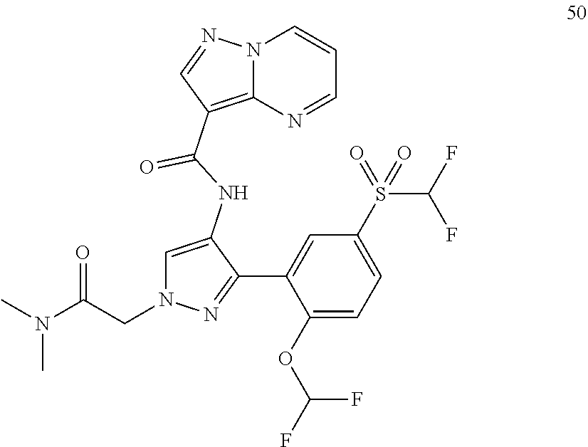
C1=C(NC(=O)C2=C3N(N=C2)C=CC=N3)C(C2=CC(S(C(F)F)(=O)=O)=CC=C2OC(F)F)=NN1CC(=O)N(C)C
